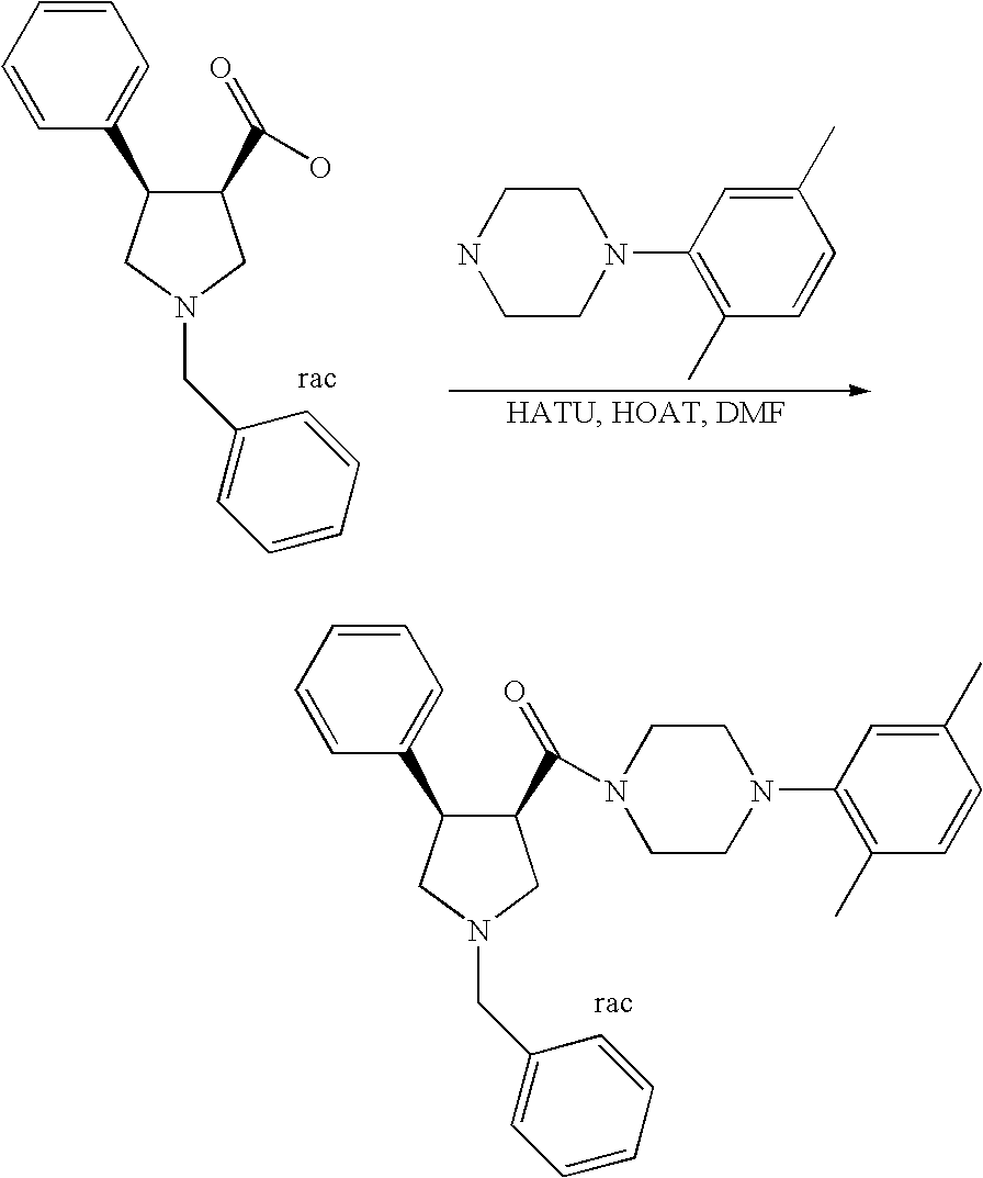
C1=CC(C2C(C(=O)O)CN(CC3=CC=CC=C3)C2)=CC=C1.N1CCN(C2=C(C)C=CC(C)=C2)CC1.C1=CC(C2C(C(=O)N3CCN(C4=C(C)C=CC(C)=C4)CC3)CN(CC3=CC=CC=C3)C2)=CC=C1
